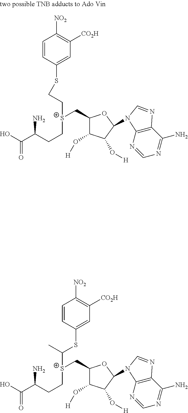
C(=O)(O)C(CC[S+](CC1C(O[H])C(O[H])C(N2C3=C(C(N)=NC=N3)N=C2)O1)CCSC1=CC([CO2H])=C([NO2])C=C1)N.C(=O)(O)C(CC[S+](CC1C(O[H])C(O[H])C(N2C3=C(C(N)=NC=N3)N=C2)O1)C(SC1=CC([CO2H])=C([NO2])C=C1)C)N
